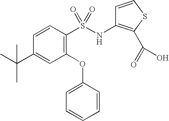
C1=CC(S(NC2=C(C(=O)O)SC=C2)(=O)=O)=C(OC2=CC=CC=C2)C=C1C(C)(C)C
